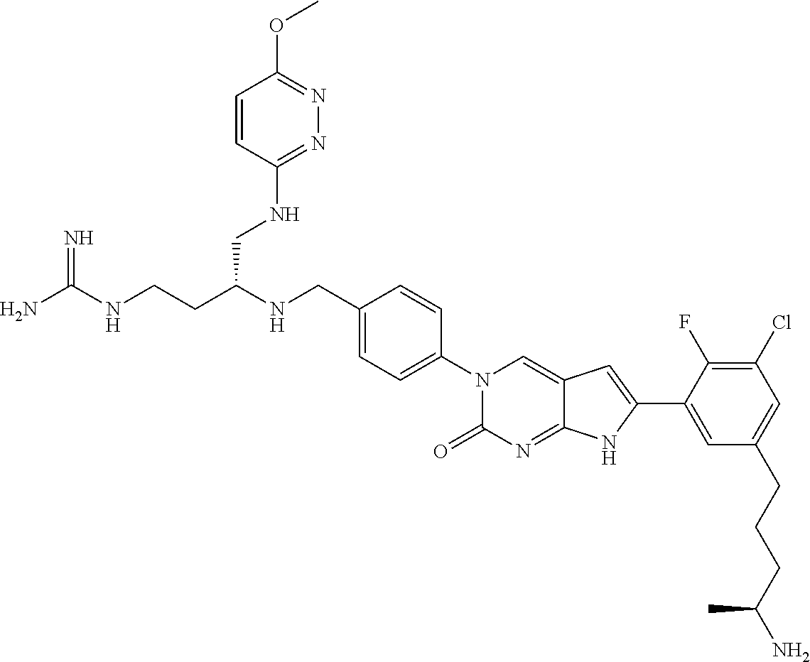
C(CC(NCC1=CC=C(N2C(=O)N=C3C(=C2)C=C(C2=CC(CCCC(N)C)=CC(Cl)=C2F)N3)C=C1)CNC1=NN=C(OC)C=C1)NC(N)=N
